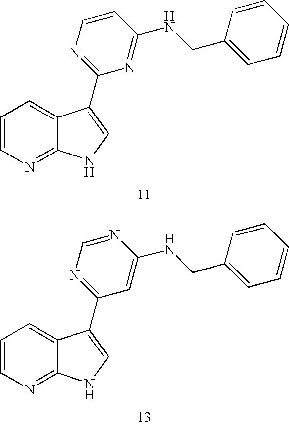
C1=CN=C2C(=C1)C(C1=NC=CC(NCC3=CC=CC=C3)=N1)=CN2.C1=CN=C2C(=C1)C(C1=NC=NC(NCC3=CC=CC=C3)=C1)=CN2
